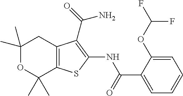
C1(C)(C)OC(C)(C)C2=C(C1)C(C(N)=O)=C(NC(=O)C1=CC=CC=C1OC(F)F)S2
